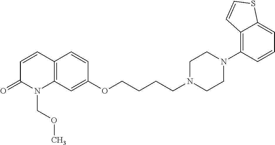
C1=CC2=C(N(COC)C1=O)C=C(OCCCCN1CCN(C3=C4C(=CC=C3)SC=C4)CC1)C=C2
